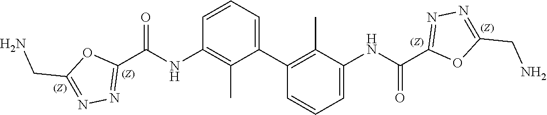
N1=C(CN)OC(C(NC2=C(C)C(C3=C(C)C(NC(=O)C4=NN=C(CN)O4)=CC=C3)=CC=C2)=O)=N1
